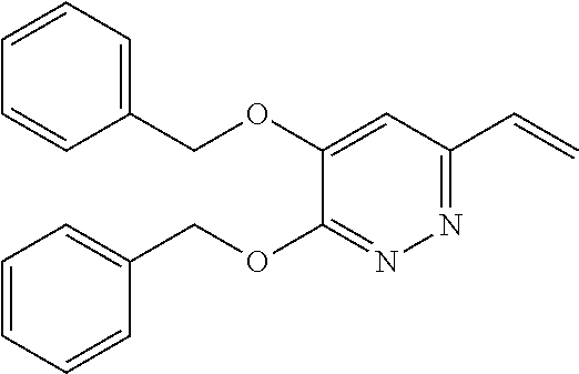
C1(OCC2=CC=CC=C2)=CC(C=C)=NN=C1OCC1=CC=CC=C1
